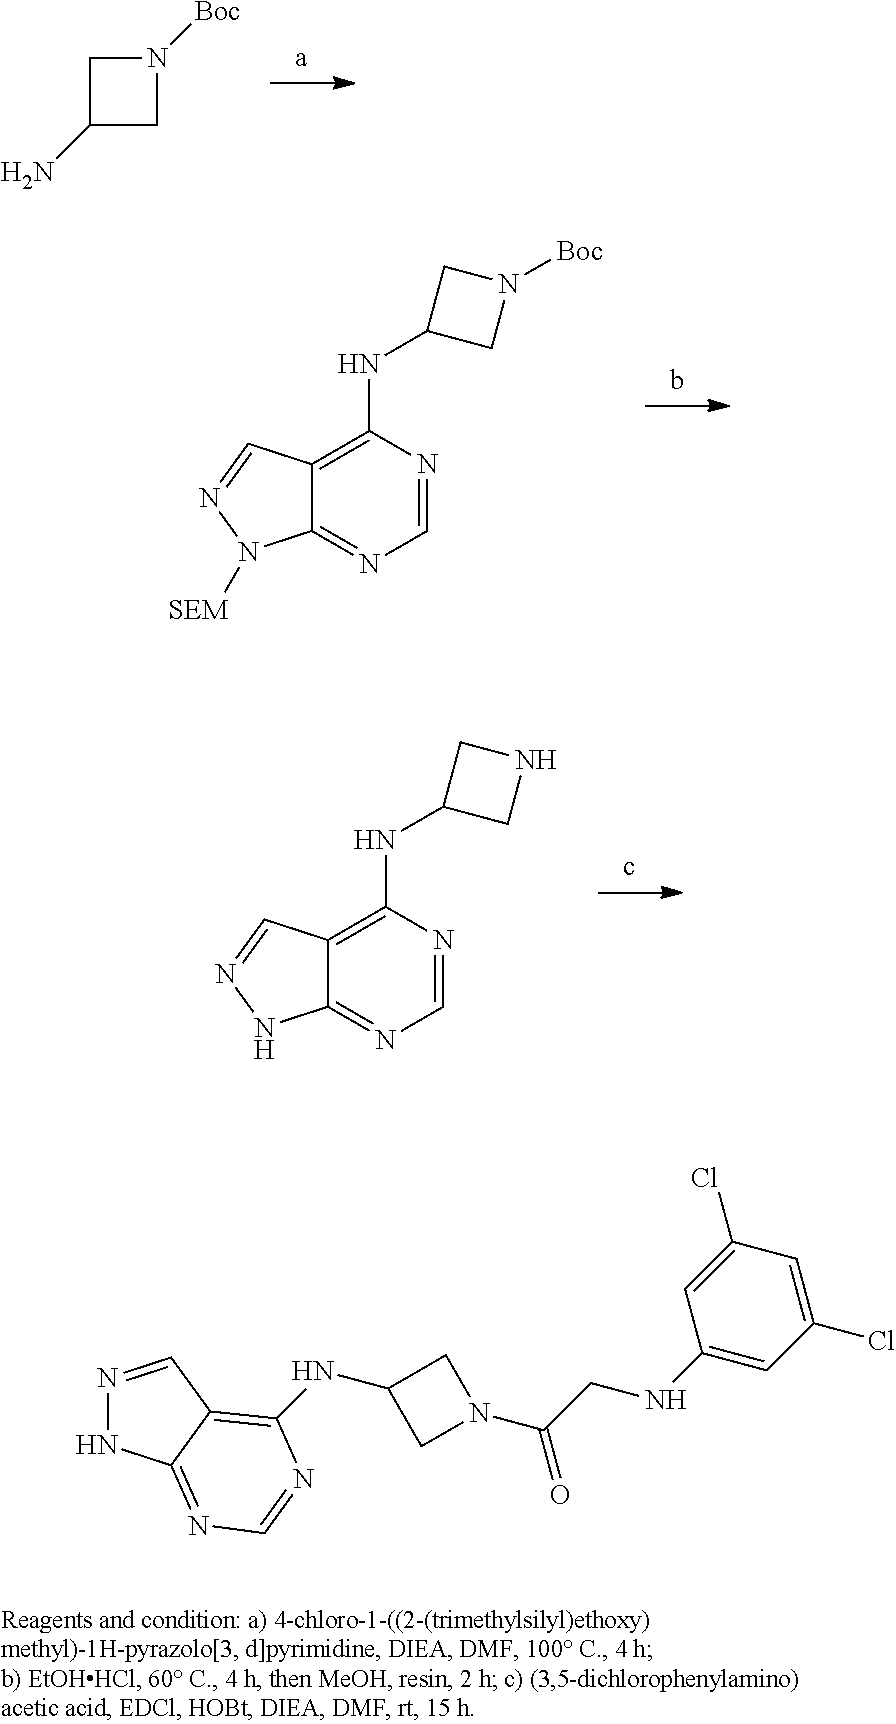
C1N([Boc])CC1N.C1=NC(NC2CN([Boc])C2)=C2C(=N1)N([SEM])N=C2.C1=NC(NC2CNC2)=C2C(=N1)NN=C2.N1=CC2=C(NC3CN(C(CNC4=CC(Cl)=CC(Cl)=C4)=O)C3)N=CN=C2N1
